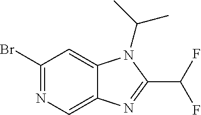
BrC1=NC=C2C(=C1)N(C(C)C)C(C(F)F)=N2
